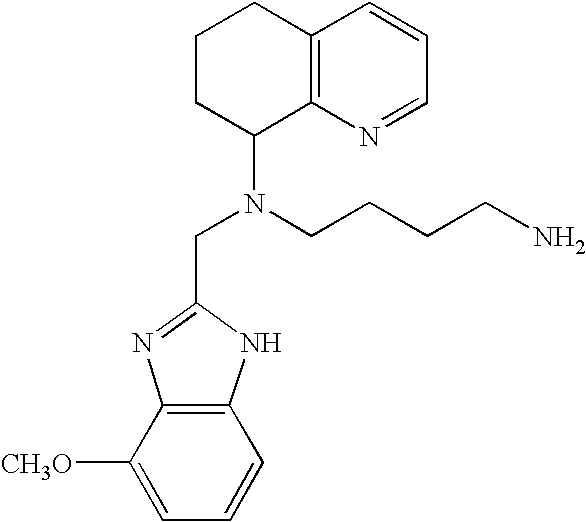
C1CCC2=C(C1N(CC1=NC3=C(N1)C=CC=C3[CH3O])CCCCN)N=CC=C2
